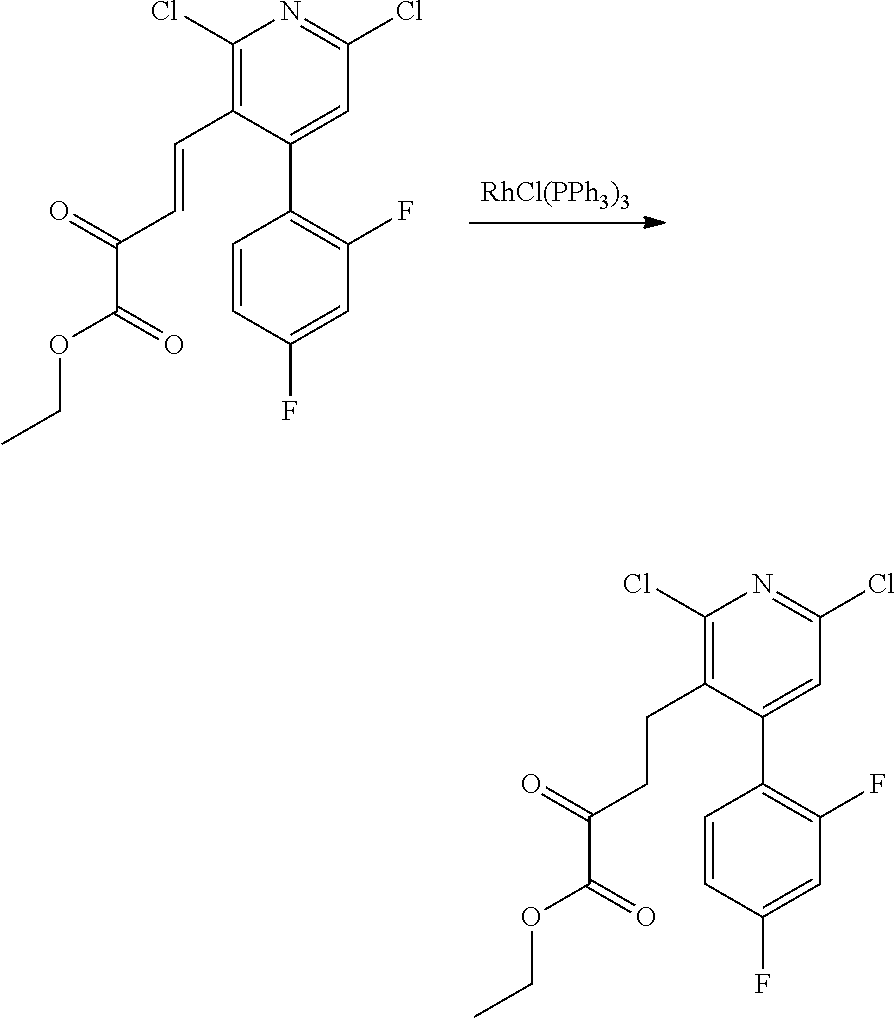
[RhCl(PPh3)3].C1(Cl)=NC(Cl)=C(C=CC(C(OCC)=O)=O)C(C2=C(F)C=C(F)C=C2)=C1.C1(Cl)=NC(Cl)=C(CCC(C(OCC)=O)=O)C(C2=C(F)C=C(F)C=C2)=C1
